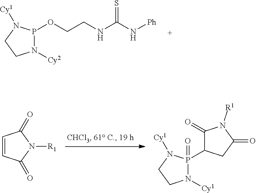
O(CCNC(N[Ph])=S)P1N([Cy2])CCN1[Cy1].C1(P2(=O)N([Cy1])CCN2[Cy1])C(=O)N([R1])C(=O)C1.C1=CC(=O)N([R1])C1=O
